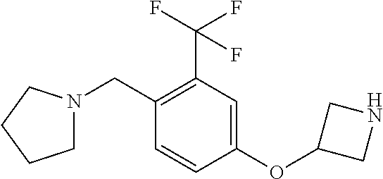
N1CC(OC2=CC(C(F)(F)F)=C(CN3CCCC3)C=C2)C1
